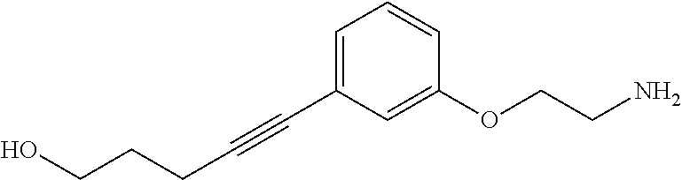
C(C#CC1=CC=CC(OCCN)=C1)CCO
